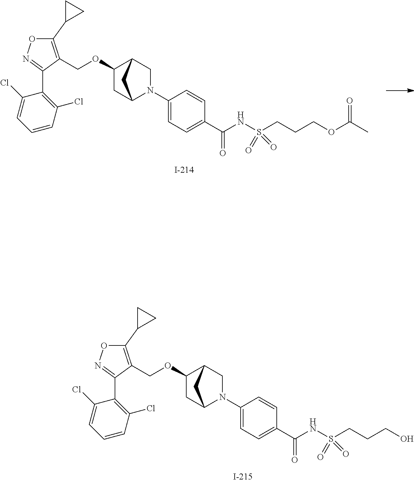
C(OC1CC2N(C3=CC=C(C(=O)NS(CCCO)(=O)=O)C=C3)CC1C2)C1=C(C2CC2)ON=C1C1=C(Cl)C=CC=C1Cl.C(OC1CC2N(C3=CC=C(C(=O)NS(CCCOC(C)=O)(=O)=O)C=C3)CC1C2)C1=C(C2CC2)ON=C1C1=C(Cl)C=CC=C1Cl
